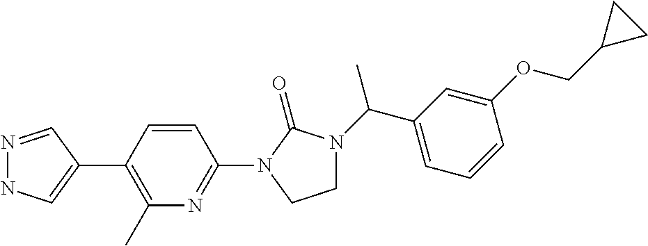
N1=CC(C2=C(C)N=C(N3C(=O)N(C(C4=CC=CC(OCC5CC5)=C4)C)CC3)C=C2)=CN1
